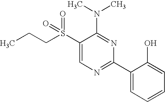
C1(S(CCC)(=O)=O)=CN=C(C2=CC=CC=C2O)N=C1N(C)C
